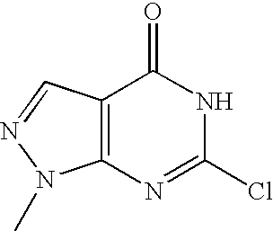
C12=C(C=NN1C)C(=O)NC(Cl)=N2
